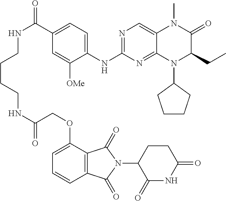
N(C(COC1=CC=CC2=C1C(=O)N(C1CCC(=O)NC1=O)C2=O)=O)CCCCNC(=O)C1=CC=C(NC2=NC=C3C(=N2)N(C2CCCC2)C(CC)C(=O)N3C)C([OMe])=C1
